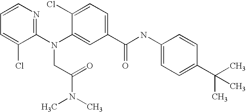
C1=CN=C(N(C2=CC(C(NC3=CC=C(C(C)(C)C)C=C3)=O)=CC=C2Cl)CC(N(C)C)=O)C(Cl)=C1
